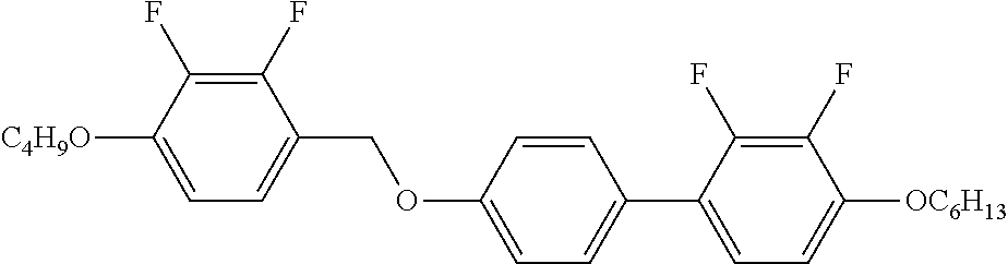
C1(F)=C(F)C([C4H9O])=CC=C1COC1=CC=C(C2=CC=C([OC6H13])C(F)=C2F)C=C1
